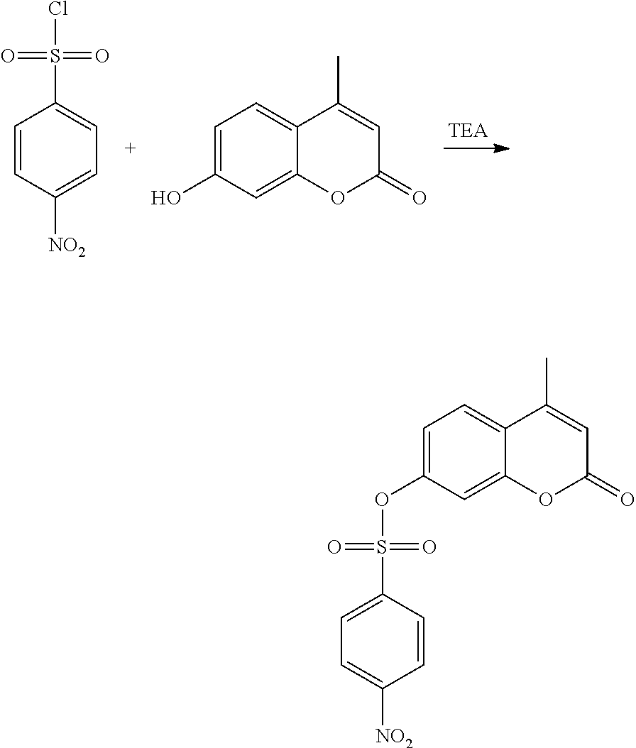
C1=CC([NO2])=CC=C1S(=O)(=O)Cl.C1(O)=CC=C2C(=C1)OC(=O)C=C2C.C1=C(S(=O)(=O)OC2=CC=C3C(=C2)OC(=O)C=C3C)C=CC([NO2])=C1
